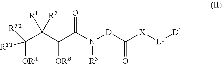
C(C(C(C(N([D]C([X][L1][D1])=O)[R3])=O)[ORB])([R2])[R1])([ORA])([RT1])[RT2]
